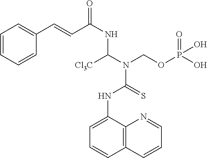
C1=C(NC(=S)N(COP(=O)(O)O)C(NC(C=CC2=CC=CC=C2)=O)[Cl3C])C2=C(C=C1)C=CC=N2
